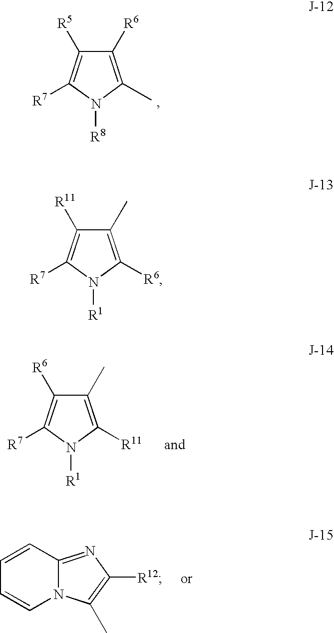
C1([R6])=C(C)N([R8])C([R7])=C1[R5].C1(C)=C([R11])N([R1])C([R7])=C1[R6].C1=CC2=NC([R12])=C(C)N2C=C1.C1(C)=C([R6])N([R1])C([R7])=C1[R11]
